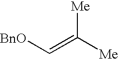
[BnO]C=C([Me])[Me]
